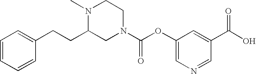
N1(C)C(CCC2=CC=CC=C2)CN(C(OC2=CN=CC(C(O)=O)=C2)=O)CC1
